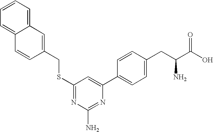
N1=C(SCC2=CC3=CC=CC=C3C=C2)C=C(C2=CC=C(CC(C(O)=O)N)C=C2)N=C1N
